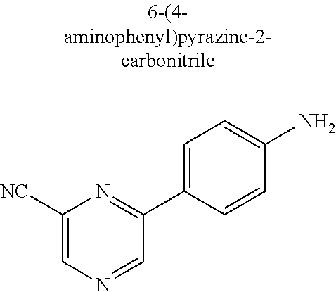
C1([NC])=CN=CC(C2=CC=C(N)C=C2)=N1
